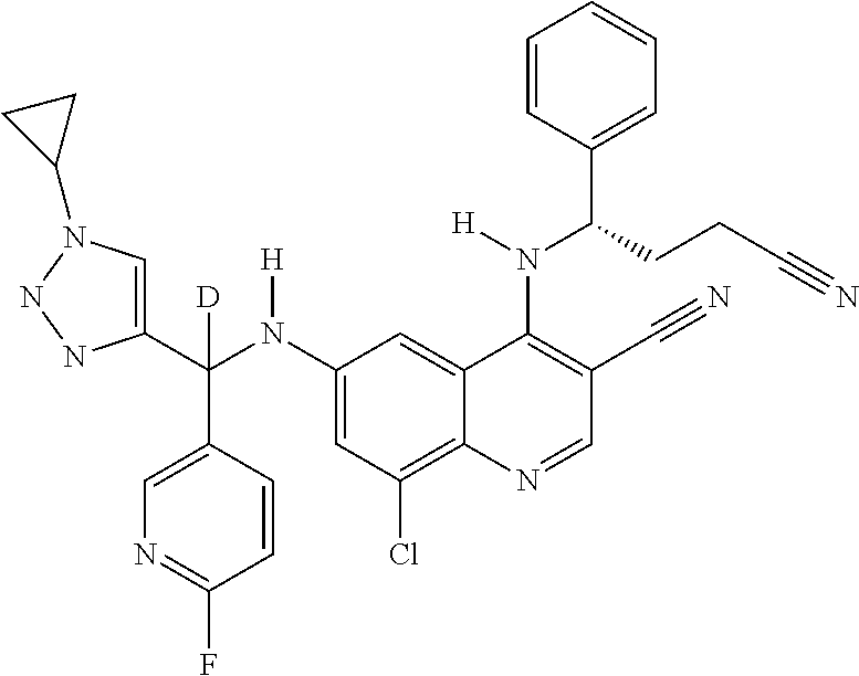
C1(N(C(C2=CN(C3CC3)NN2)(C2=CN=C(F)C=C2)[D])[H])=CC(Cl)=C2C(=C1)C(N(C(C1=CC=CC=C1)CCC#N)[H])=C(C#N)C=N2
